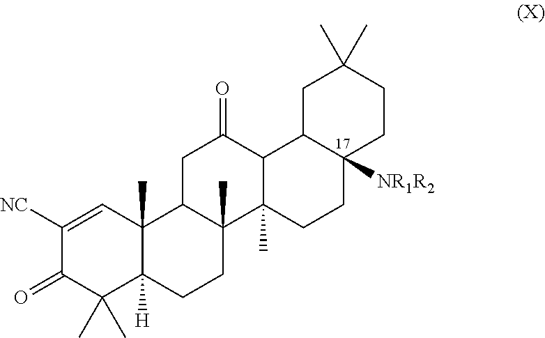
C1([NC])=CC2(C)C([H])(C(C)(C)C1=O)CCC1(C)C2CC(=O)C2C1(C)CCC1([NR1R2])C2CC(C)(C)CC1
